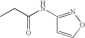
N(C(CC)=O)C1=NOC=C1
